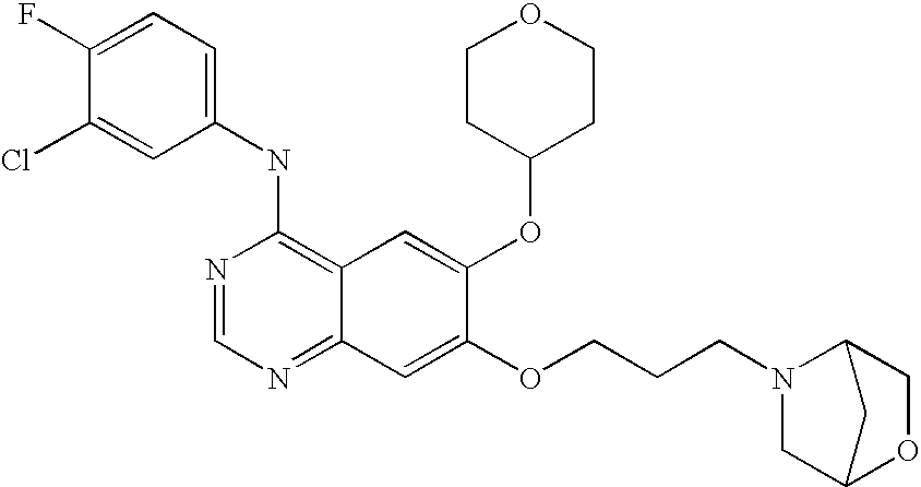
C1(NC2=C3C(=NC=N2)C=C(OCCCN2CC4OCC2C4)C(OC2CCOCC2)=C3)=CC=C(F)C(Cl)=C1
